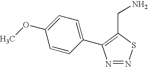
C1=CC(C2=C(CN)SN=N2)=CC=C1OC
